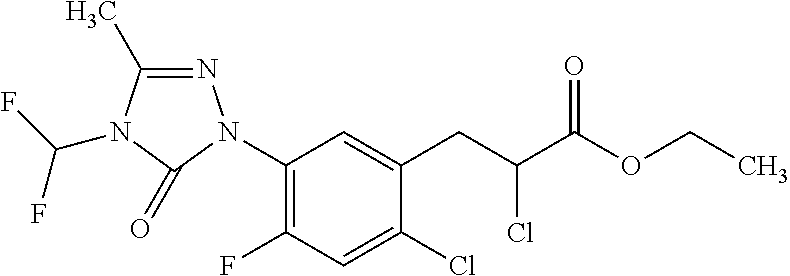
C1(N2N=C(C)N(C(F)F)C2=O)=C(F)C=C(Cl)C(CC(C(OCC)=O)Cl)=C1
